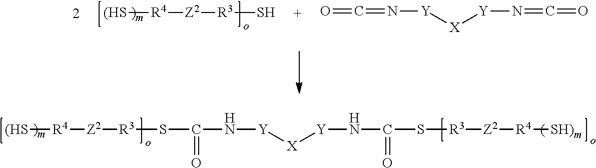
[(HS][R4][Z2][R3]SC(N[Y][X][Y]NC(S[R3][Z2][R4][SH)m])=O)=O.[(HS][R4][Z2][R3]S.[Y]([X][Y]N=C=O)N=C=O
